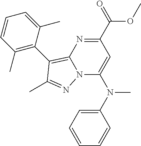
COC(C1=NC2=C(C3=C(C)C=CC=C3C)C(C)=NN2C(N(C2=CC=CC=C2)C)=C1)=O
